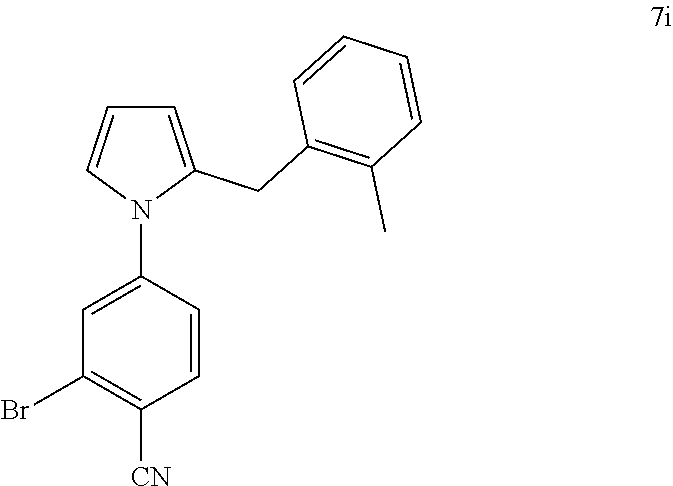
C1=C(CC2=C(C)C=CC=C2)N(C2=CC(Br)=C([CN])C=C2)C=C1
